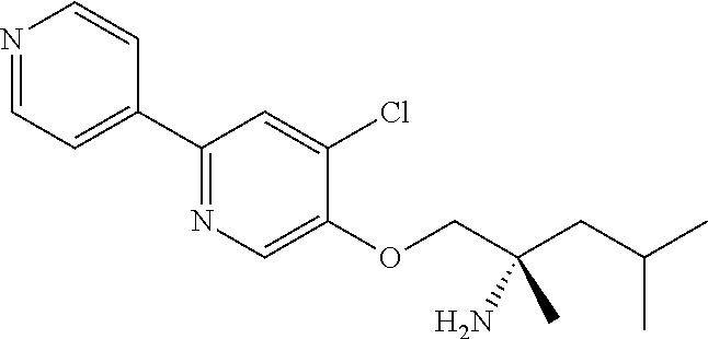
N1=CC=C(C2=NC=C(OCC(CC(C)C)(N)C)C(Cl)=C2)C=C1
